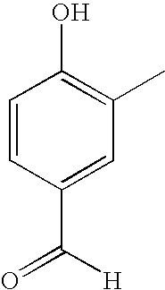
C1=CC(C([H])=O)=CC(C)=C1O
